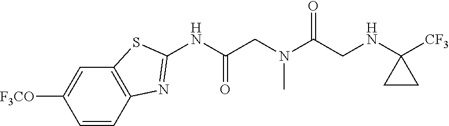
C1=CC2=C(C=C1[F3CO])SC(NC(CN(C(CNC1([CF3])CC1)=O)C)=O)=N2
